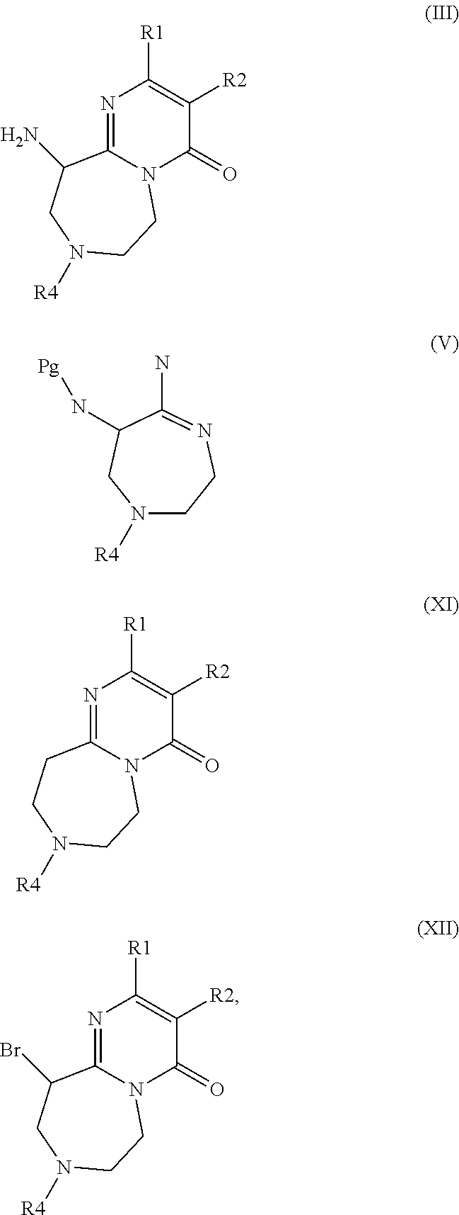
N1=C2N(C(=O)C([R2])=C1[R1])CCN([R4])CC2N.N1=C2N(C(=O)C([R2])=C1[R1])CCN([R4])CC2.N1=C2N(C(=O)C([R2])=C1[R1])CCN([R4])CC2Br.N1([R4])CCN=C(N)C(N[Pg])C1
